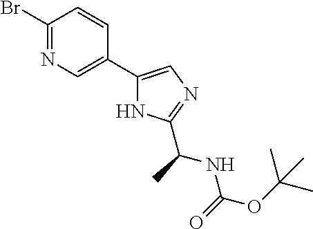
C1(Br)=NC=C(C2=CN=C(C(C)NC(OC(C)(C)C)=O)N2)C=C1
